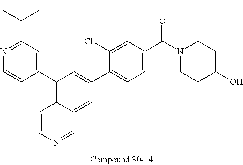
C1(C2=C3C(=CC(C4=CC=C(C(N5CCC(O)CC5)=O)C=C4Cl)=C2)C=NC=C3)=CC(C(C)(C)C)=NC=C1
